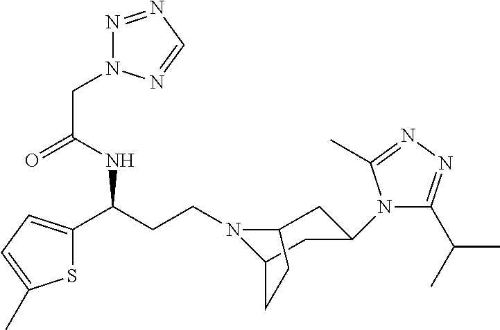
N1(CCC(C2=CC=C(C)S2)NC(CN2N=NC=N2)=O)C2CC(N3C(C(C)C)=NN=C3C)CC1CC2
